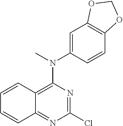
C1(Cl)=NC(N(C2=CC3=C(C=C2)OCO3)C)=C2C(=N1)C=CC=C2
